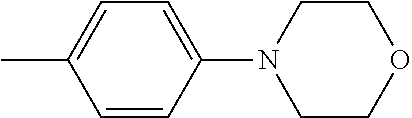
CC1=CC=C(N2CCOCC2)C=C1
